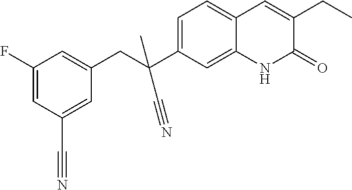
C(C1=CC(F)=CC(C#N)=C1)C(C1=CC=C2C(=C1)NC(=O)C(CC)=C2)(C)C#N
